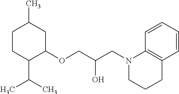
C1CC(C(C)C)C(OCC(CN2CCCC3=C2C=CC=C3)O)CC1C
